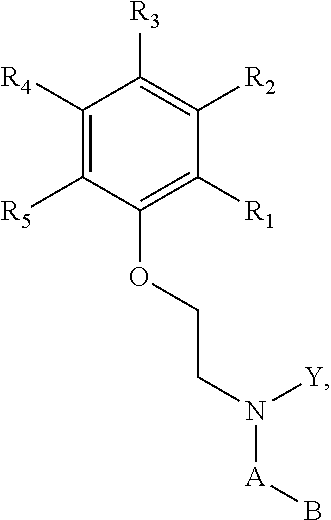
C1([R4])=C([R5])C(OCCN([A]B)[Y])=C([R1])C([R2])=C1[R3]
